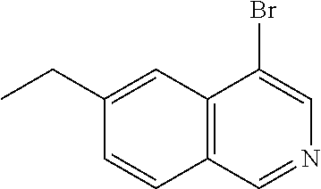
C1(CC)=CC2=C(C=C1)C=NC=C2Br
